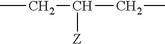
CCC([Z])CC
